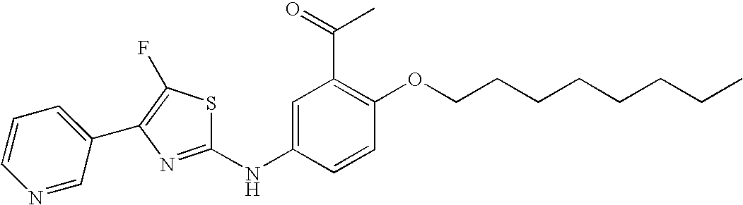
C1=CC=C(C2=C(F)SC(NC3=CC(C(=O)C)=C(OCCCCCCCC)C=C3)=N2)C=N1
